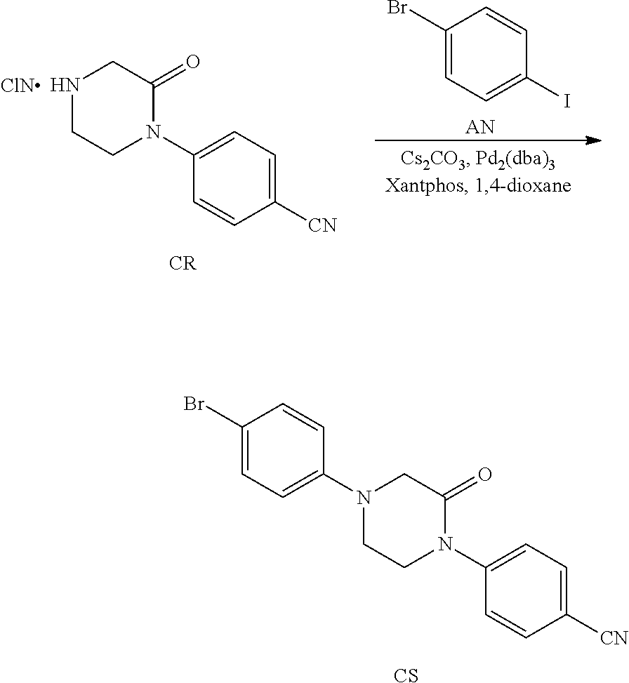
[AN].C1(Br)=CC=C(I)C=C1.N1CCN(C2=CC=C([CN])C=C2)C(=O)C1.[ClN].N1(C2=CC=C(Br)C=C2)CCN(C2=CC=C([CN])C=C2)C(=O)C1.[CS]
